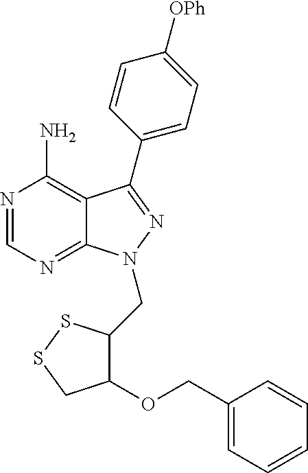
N1=CN=C2C(=C1N)C(C1=CC=C([OPh])C=C1)=NN2CC1C(OCC2=CC=CC=C2)CSS1
